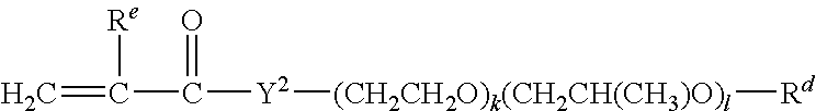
C=C([Re])C(=O)[Y2][(CH2CH2O)k(CH2CH(CH3)O)l][Rd]
